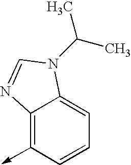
C12=C(->C)C=CC=C1N(C(C)C)C=N2
